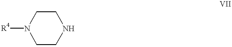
[R4]N1CCNCC1
